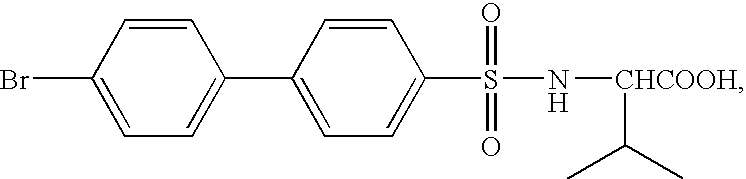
BrC1=CC=C(C2=CC=C(S(=O)(=O)N[CHCOOH]C(C)C)C=C2)C=C1
